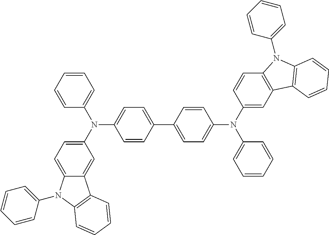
C1=CC(C2=CC=C(N(C3=CC=CC=C3)C3=CC4=C(C=C3)N(C3=CC=CC=C3)C3=C4C=CC=C3)C=C2)=CC=C1N(C1=CC=C2C(=C1)C1=C(C=CC=C1)N2C1=CC=CC=C1)C1=CC=CC=C1
